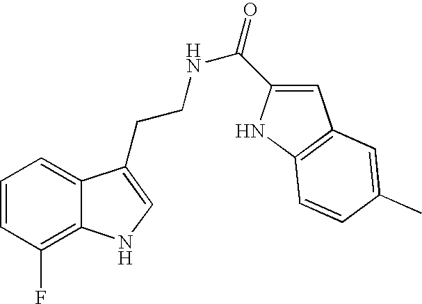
C1=CC(F)=C2C(=C1)C(CCNC(=O)C1=CC3=C(N1)C=CC(C)=C3)=CN2
